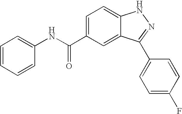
C1=CC=CC(NC(C2=CC=C3C(=C2)C(C2=CC=C(F)C=C2)=NN3)=O)=C1
